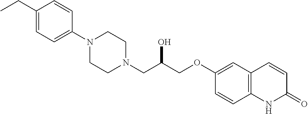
C1(CC)=CC=C(N2CCN(CC(COC3=CC4=C(C=C3)NC(=O)C=C4)O)CC2)C=C1
